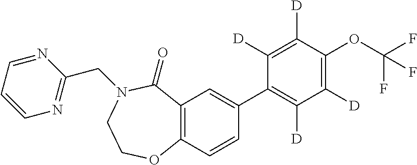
C12=C(C=CC(C3=C([D])C([D])=C(OC(F)(F)F)C([D])=C3[D])=C1)OCCN(CC1=NC=CC=N1)C2=O
